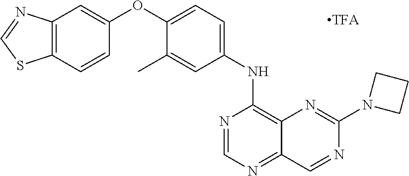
C12=C(C=CC(OC3=CC=C(NC4=C5C(=NC=N4)C=NC(N4CCC4)=N5)C=C3C)=C1)SC=N2
